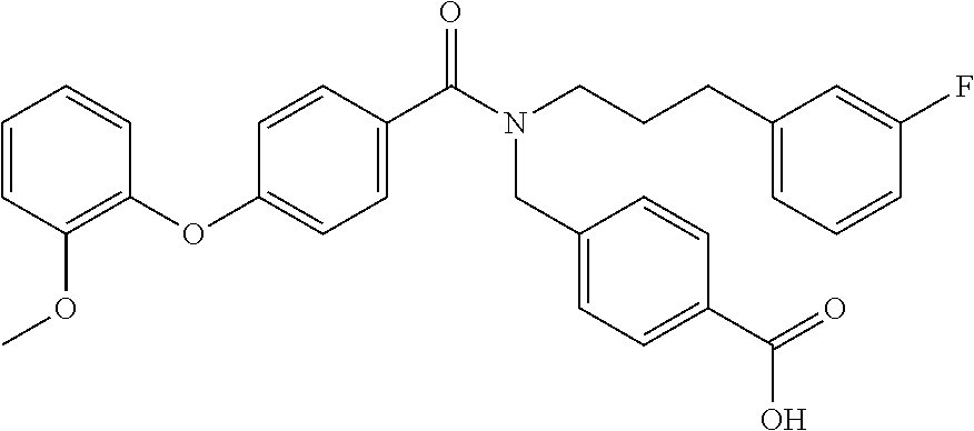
C1=CC(OC)=C(OC2=CC=C(C(N(CCCC3=CC=CC(F)=C3)CC3=CC=C(C(O)=O)C=C3)=O)C=C2)C=C1
